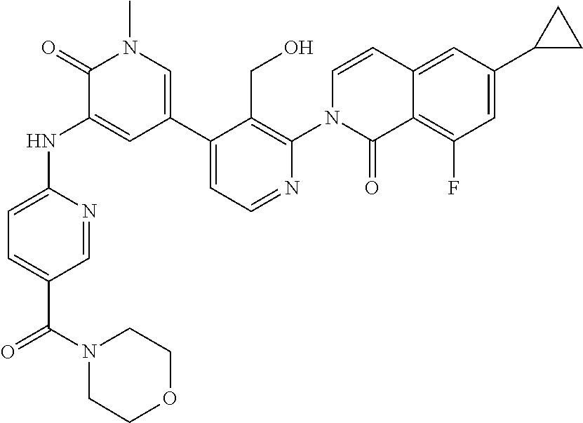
O=C(N1CCOCC1)C1=CC=C(NC2=CC(C3=CC=NC(N4C(=O)C5=C(F)C=C(C6CC6)C=C5C=C4)=C3CO)=CN(C)C2=O)N=C1
